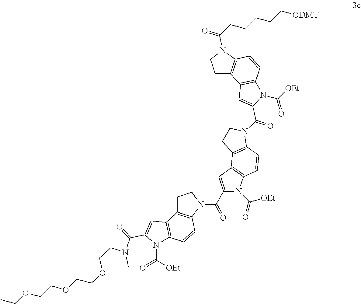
N(C(=O)C1=CC2=C(C=CC3=C2CCN3C(C2=CC3=C(C=CC4=C3CCN4C(=O)C3=CC4=C(C=CC5=C4CCN5C(CCCCC[ODMT])=O)N3C([OEt])=O)N2C(=O)[OEt])=O)N1C([OEt])=O)(CCOCCOCCOCC)C
